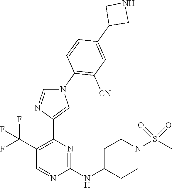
C1(C(F)(F)F)=C(C2=CN(C3=C([CN])C=C(C4CNC4)C=C3)C=N2)N=C(NC2CCN(S(C)(=O)=O)CC2)N=C1
